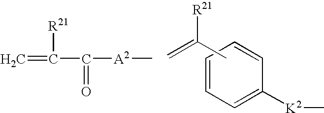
C1=CC=CC([K2]C)=C1.CC(=C)[R21].C(C([A2]C)=O)(=C)[R21]
